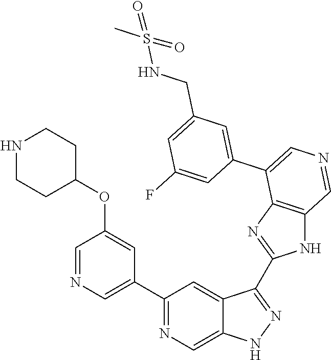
C1(C2=CN=CC(OC3CCNCC3)=C2)=NC=C2C(=C1)C(C1=NC3=C(N1)C=NC=C3C1=CC(CNS(C)(=O)=O)=CC(F)=C1)=NN2
